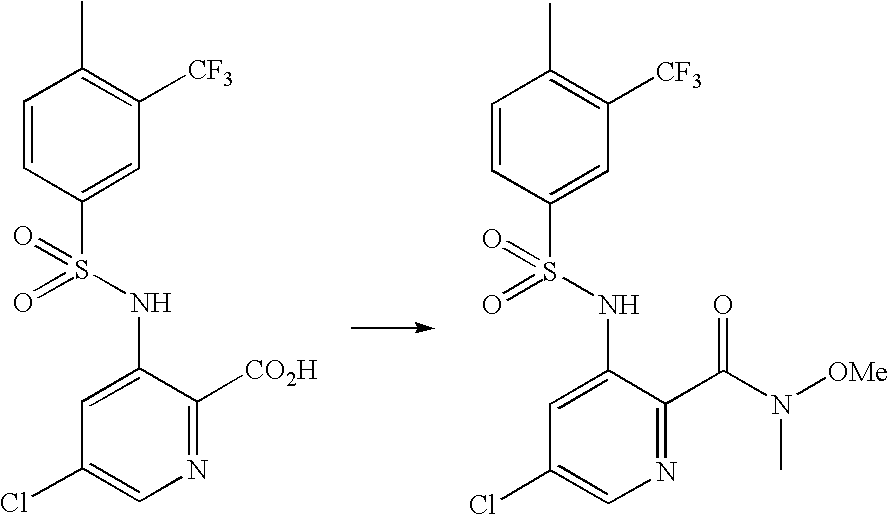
C1=CC(S(=O)(=O)NC2=CC(Cl)=CN=C2[CO2H])=CC([CF3])=C1C.C1=CC(S(=O)(=O)NC2=CC(Cl)=CN=C2C(N([OMe])C)=O)=CC([CF3])=C1C
